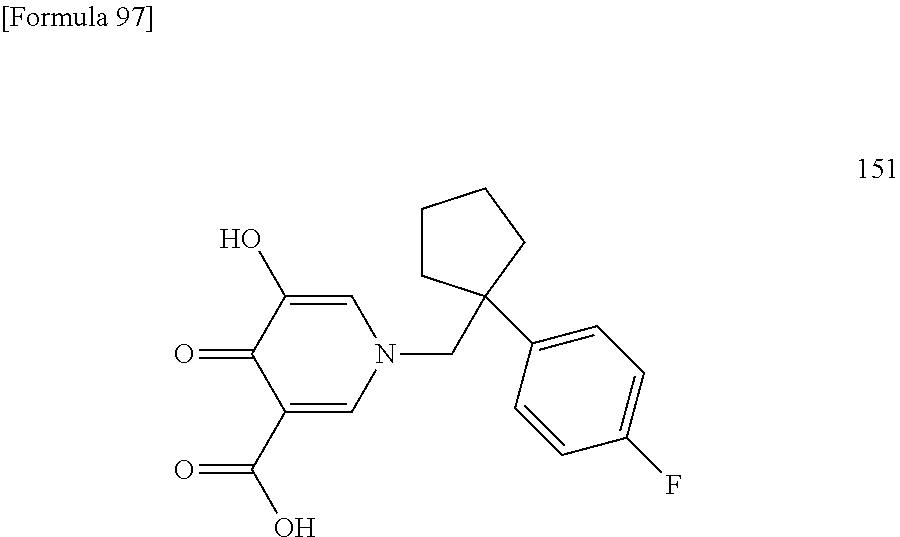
C1=C(O)C(=O)C(C(O)=O)=CN1CC1(C2=CC=C(F)C=C2)CCCC1
